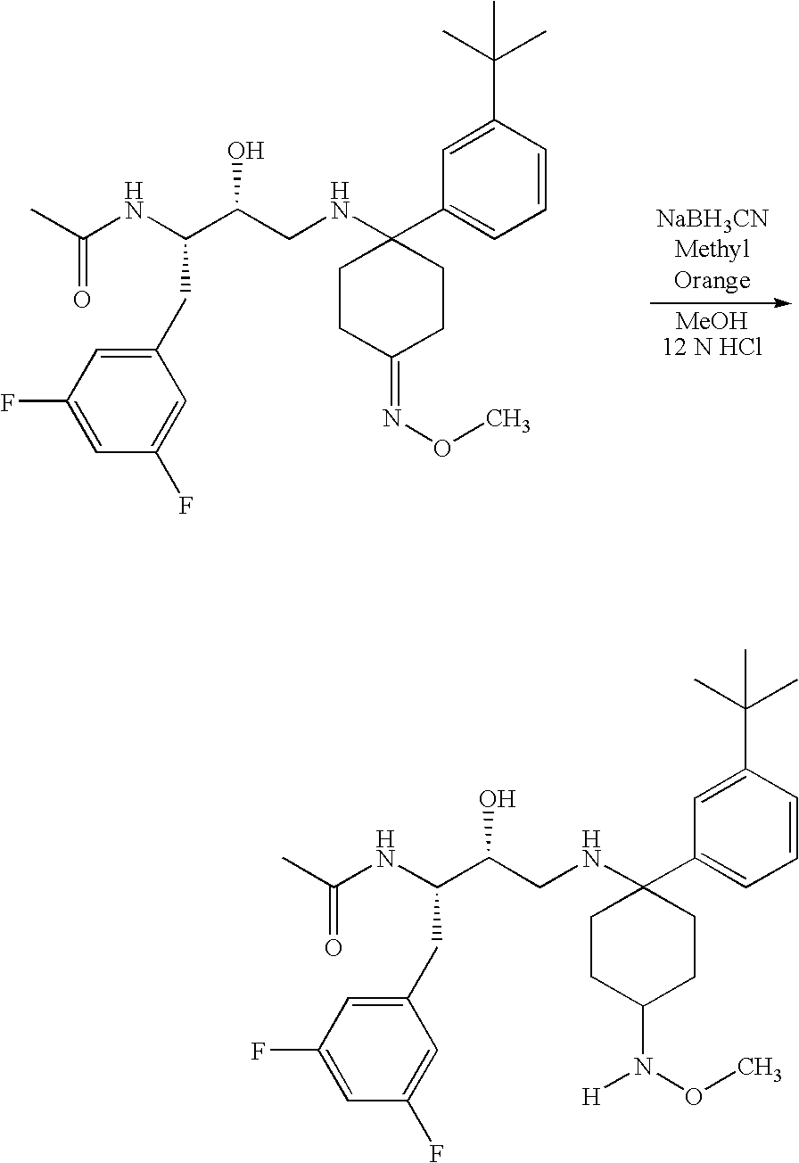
C1=CC(C(C)(C)C)=CC(C2(NCC(C(NC(C)=O)CC3=CC(F)=CC(F)=C3)O)CCC(N(OC)[H])CC2)=C1.C1=CC(C(C)(C)C)=CC(C2(NCC(C(NC(C)=O)CC3=CC(F)=CC(F)=C3)O)CCC(=NOC)CC2)=C1
